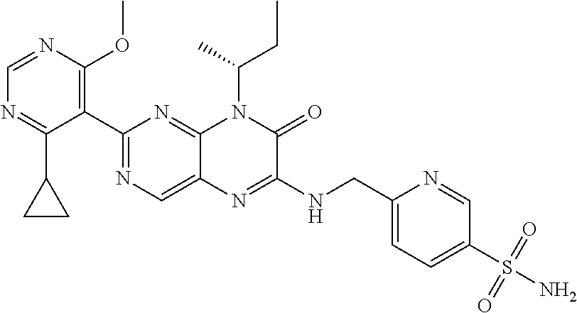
C1(C2=NC=C3C(=N2)N(C(CC)C)C(=O)C(NCC2=CC=C(S(N)(=O)=O)C=N2)=N3)=C(OC)N=CN=C1C1CC1
